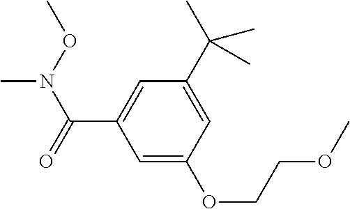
C1(C(C)(C)C)=CC(OCCOC)=CC(C(N(C)OC)=O)=C1
